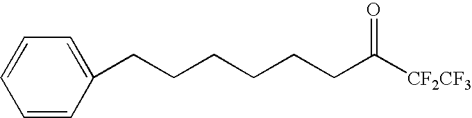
C1=CC=CC=C1CCCCCCC([CF2CF3])=O
